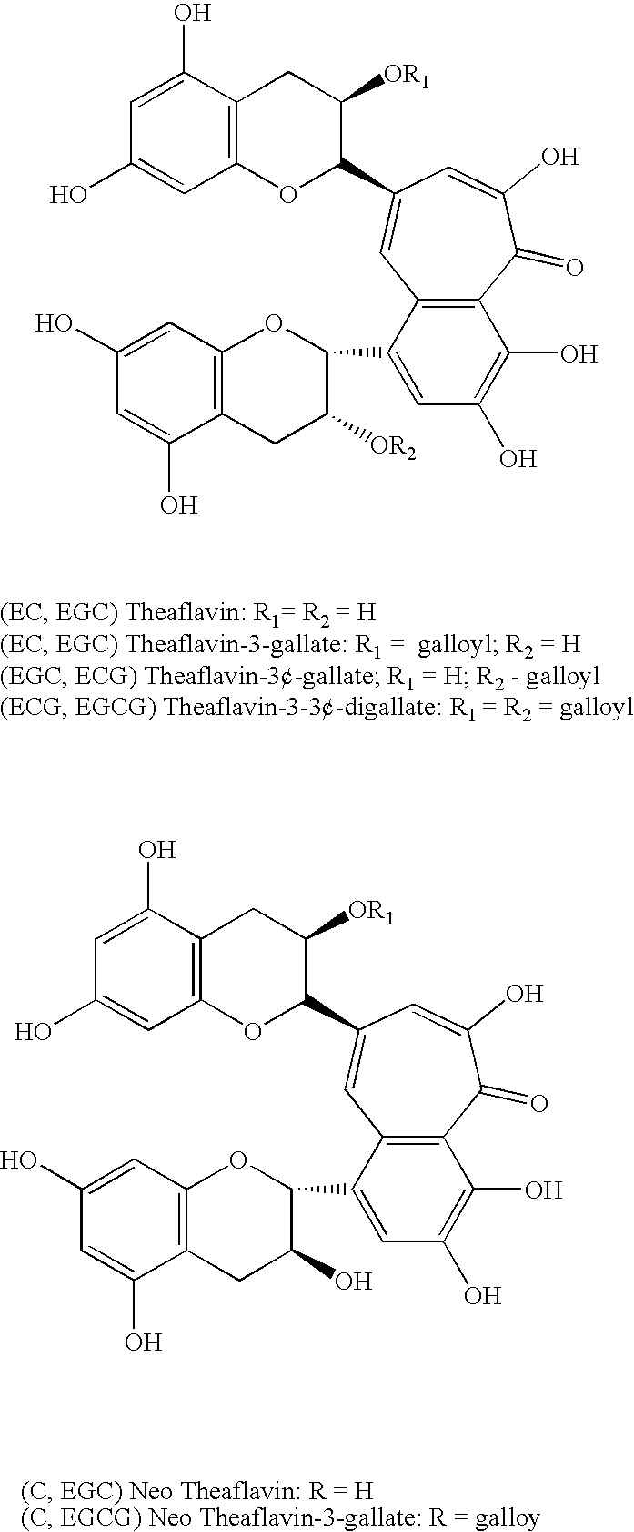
C1=C(O)C2=C(C=C1O)OC(C1=CC3=C(C(=O)C(O)=C1)C(O)=C(O)C=C3C1OC3=C(CC1[OR2])C(O)=CC(O)=C3)C([OR1])C2.C1=C(O)C2=C(C=C1O)OC(C1=CC3=C(C(=O)C(O)=C1)C(O)=C(O)C=C3C1OC3=C(CC1O)C(O)=CC(O)=C3)C([OR1])C2
